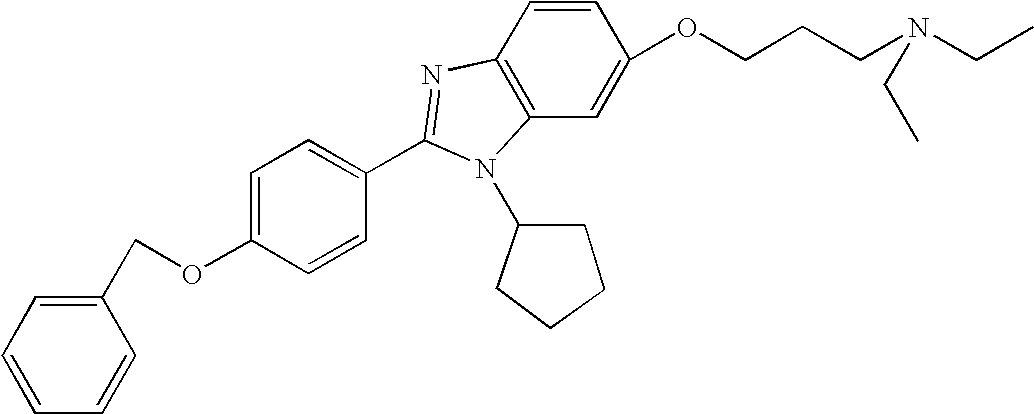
C1=CC2=C(C=C1OCCCN(CC)CC)N(C1CCCC1)C(C1=CC=C(OCC3=CC=CC=C3)C=C1)=N2
